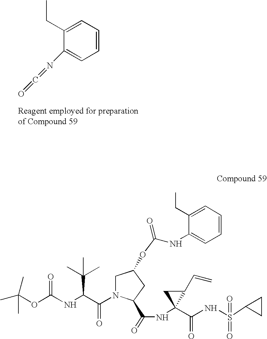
C1=CC=C(CC)C(N=C=O)=C1.CC(OC(NC(C(N1CC(OC(NC2=CC=CC=C2CC)=O)CC1C(=O)NC1(C(=O)NS(=O)(C2CC2)=O)C(C=C)C1)=O)C(C)(C)C)=O)(C)C
